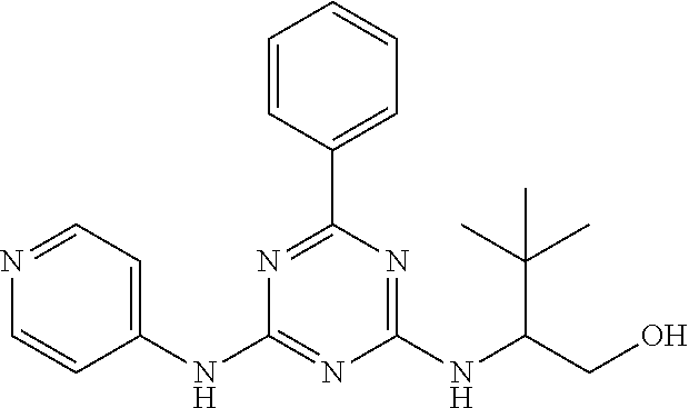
C1(NC2=NC(NC(C(C)(C)C)CO)=NC(C3=CC=CC=C3)=N2)=CC=NC=C1
